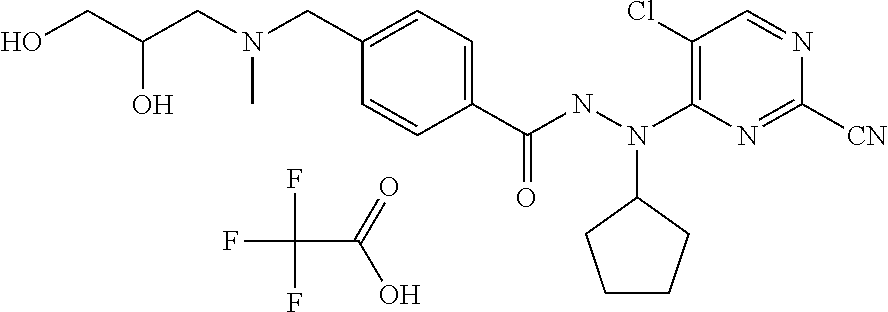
C1(C(NN(C2=C(Cl)C=NC([CN])=N2)C2CCCC2)=O)=CC=C(CN(CC(O)CO)C)C=C1.FC(F)(C(=O)O)F
